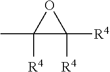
C1([R4])(C)C([R4])([R4])O1
